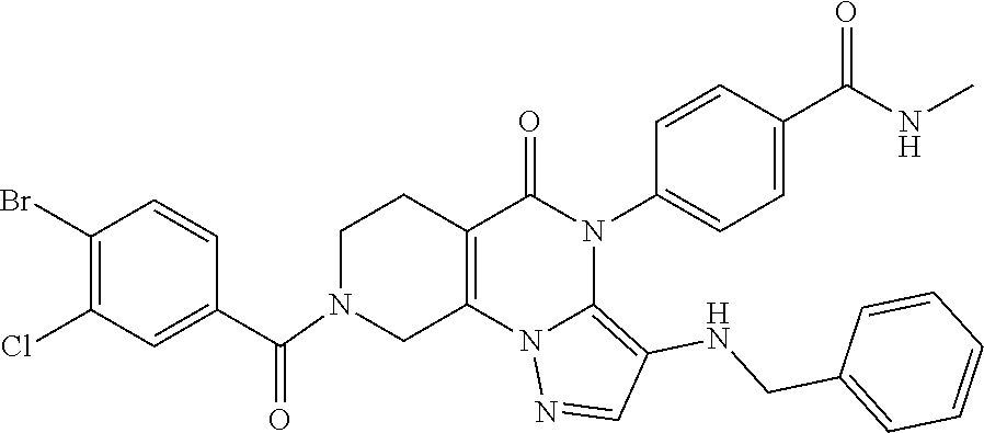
C1(Br)=C(Cl)C=C(C(=O)N2CC3=C(CC2)C(=O)N(C2=CC=C(C(NC)=O)C=C2)C2=C(NCC4=CC=CC=C4)C=NN32)C=C1
